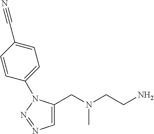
C1=C(CN(CCN)C)N(C2=CC=C(C#N)C=C2)N=N1
